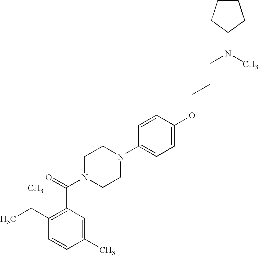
C1=CC(C)=CC(C(N2CCN(C3=CC=C(OCCCN(C)C4CCCC4)C=C3)CC2)=O)=C1C(C)C
